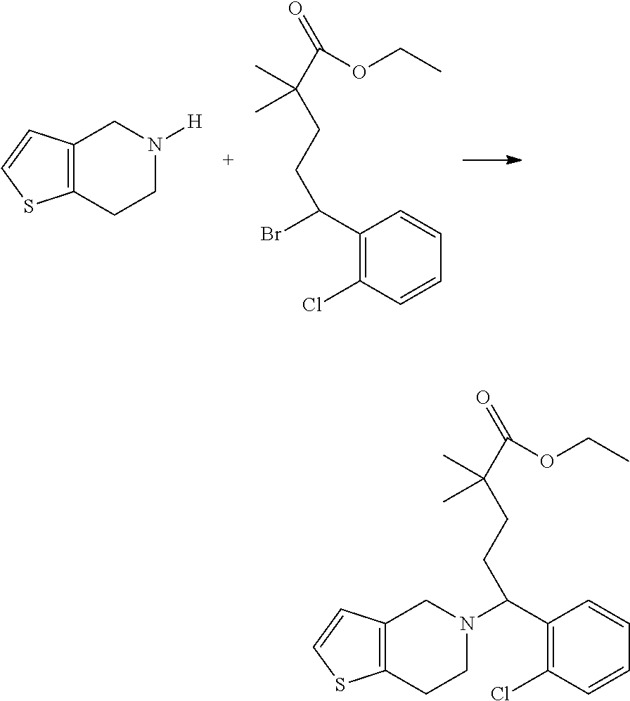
C1(C(N2CCC3=C(C2)C=CS3)CCC(C(=O)OCC)(C)C)=C(Cl)C=CC=C1.C12=C(CCN([H])C1)SC=C2.C1(C(Br)CCC(C(=O)OCC)(C)C)=C(Cl)C=CC=C1
